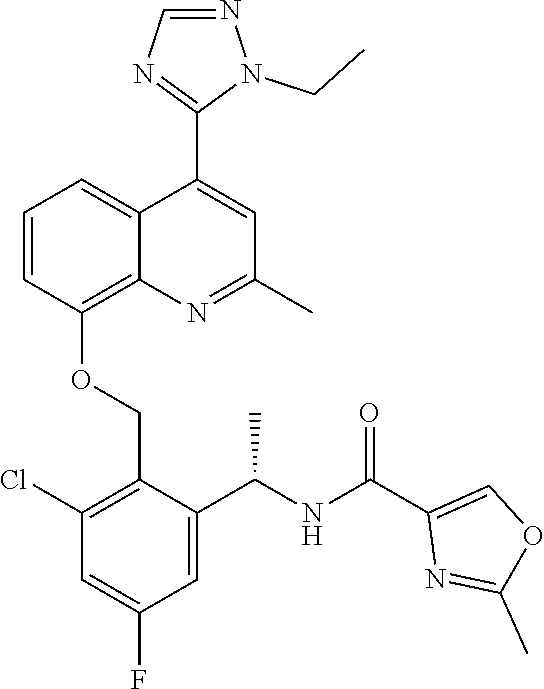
C1=CC(OCC2=C(Cl)C=C(F)C=C2C(NC(C2=COC(C)=N2)=O)C)=C2C(=C1)C(C1=NC=NN1CC)=CC(C)=N2
